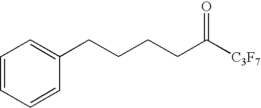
C1=CC=CC(CCCCC([C3F7])=O)=C1
